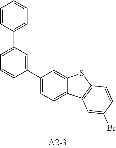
C1(C2=CC(C3=CC=CC=C3)=CC=C2)=CC=C2C(=C1)SC1=C2C=C(Br)C=C1
